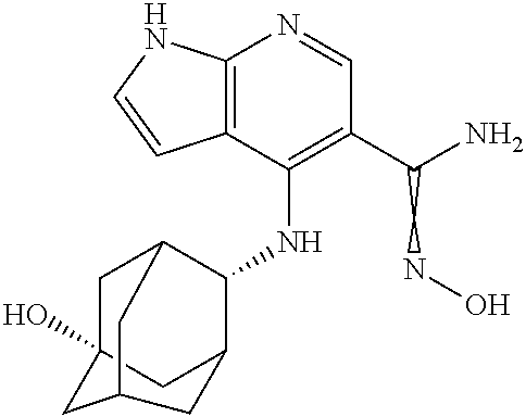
C12=C(C(NC3C4CC5(O)CC3CC(C5)C4)=C(C(N)CNO)C=N1)C=CN2
